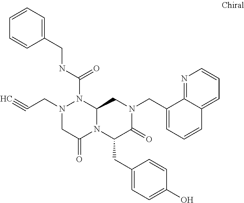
N(C(=O)N1N(CC#C)CC(=O)N2C1CN(CC1=CC=CC3=CC=CN=C13)C(=O)C2CC1=CC=C(O)C=C1)CC1=CC=CC=C1
